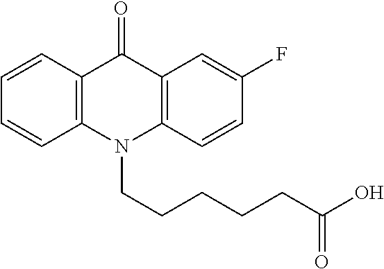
C12=C(N(CCCCCC(O)=O)C3=C(C1=O)C=CC=C3)C=CC(F)=C2
